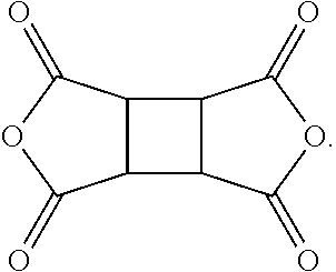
C12C(C(=O)OC1=O)C1C2C(=O)OC1=O
